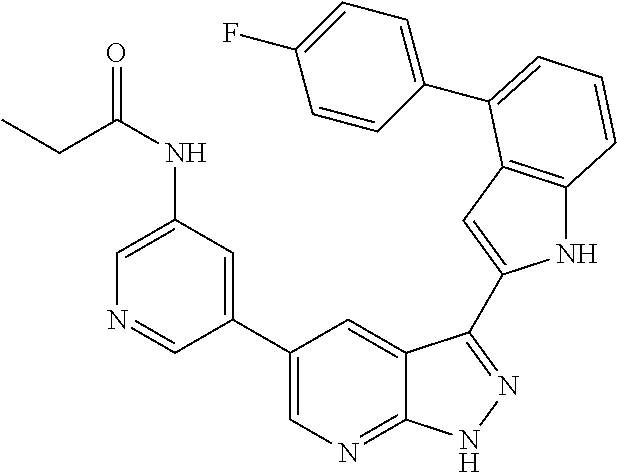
C1(C2=CN=C3C(=C2)C(C2=CC4=C(N2)C=CC=C4C2=CC=C(F)C=C2)=NN3)=CC(NC(CC)=O)=CN=C1
